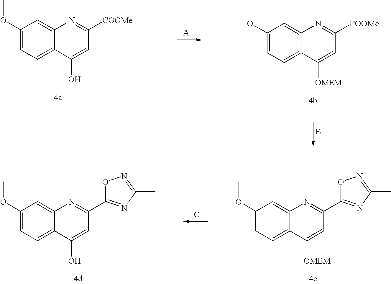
C1(OC)=CC=C2C(=C1)N=C([COOMe])C=C2[OMEM].C1(OC)=CC=C2C(=C1)N=C([COOMe])C=C2O.C1(OC)=CC=C2C(=C1)N=C(C1=NC(C)=NO1)C=C2[OMEM].C1(OC)=CC=C2C(=C1)N=C(C1=NC(C)=NO1)C=C2O
